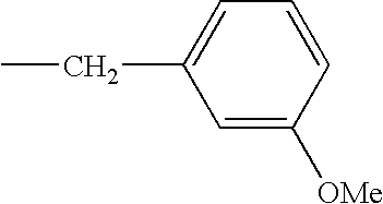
C1=C([OMe])C=CC=C1CC
